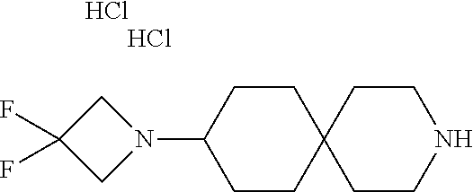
N1(C2CCC3(CC2)CCNCC3)CC(F)(F)C1.Cl.Cl
